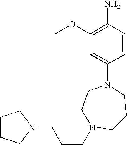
C1CN(CCCN2CCCC2)CCCN1C1=CC(OC)=C(N)C=C1
